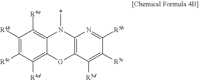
C12=C(C([R5d])=C([R5c])C([R5b])=N1)[G]C1=C([R4d])C([R4c])=C([R4b])C([R4a])=C1N2C
